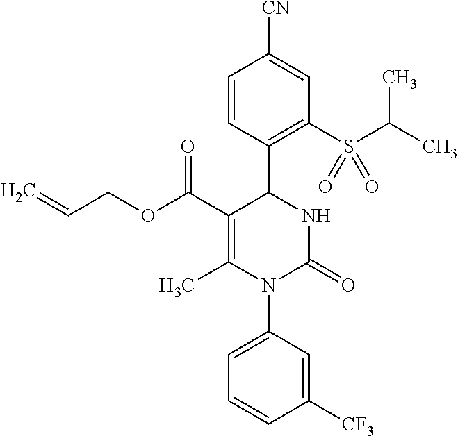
C=CCOC(C1=C(C)N(C2=CC=CC([CF3])=C2)C(=O)NC1C1=C(S(C(C)C)(=O)=O)C=C([CN])C=C1)=O
